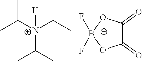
CC([N+](CC)(C(C)C)[H])C.C1(=O)C(=O)O[B-](F)(F)O1
